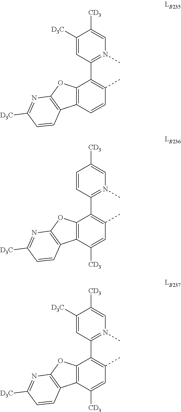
C1([D3C])=CC(C2=C(C)C=CC3=C2OC2=C3C=CC([D3C])=N2)=N(C)C=C1[CD3].C1=CC(C2=C(C)C=C([CD3])C3=C2OC2=C3C=CC([D3C])=N2)=N(C)C=C1[CD3].C1([D3C])=CC(C2=C(C)C=C([CD3])C3=C2OC2=C3C=CC([D3C])=N2)=N(C)C=C1[CD3]
